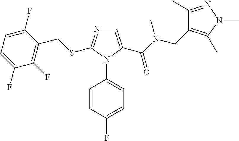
C1=C(C(N(CC2=C(C)N(C)N=C2C)C)=O)N(C2=CC=C(F)C=C2)C(SCC2=C(F)C(F)=CC=C2F)=N1
